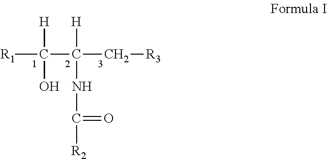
[R1]C(C(C[R3])([H])NC([R2])=O)([H])O
